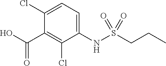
OC(=O)C1=C(Cl)C(NS(CCC)(=O)=O)=CC=C1Cl
